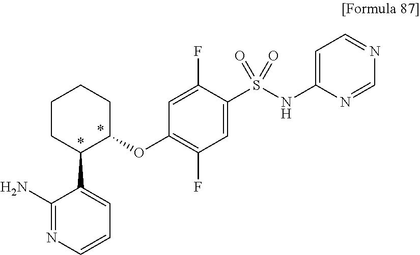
C1=C(S(NC2=CC=NC=N2)(=O)=O)C(F)=CC(OC2C(C3=CC=CN=C3N)CCCC2)=C1F
